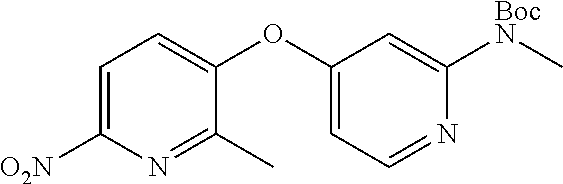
C1=C([O2N])N=C(C)C(OC2=CC=NC([BocN]C)=C2)=C1
